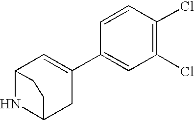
N1C2CC(C3=CC(Cl)=C(Cl)C=C3)=CC1CC2
